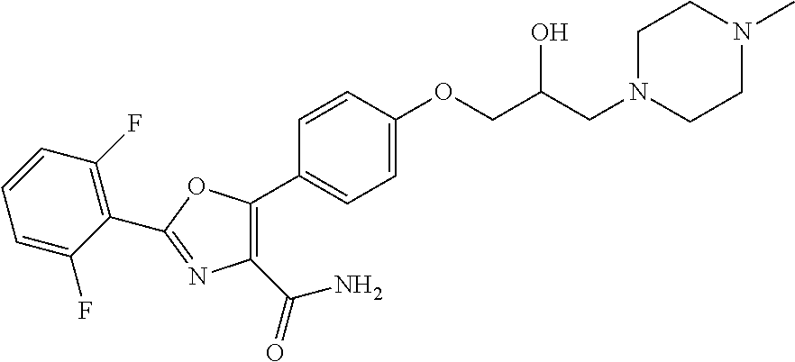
C1=C(OCC(CN2CCN(C)CC2)O)C=CC(C2=C(C(=O)N)N=C(C3=C(F)C=CC=C3F)O2)=C1
